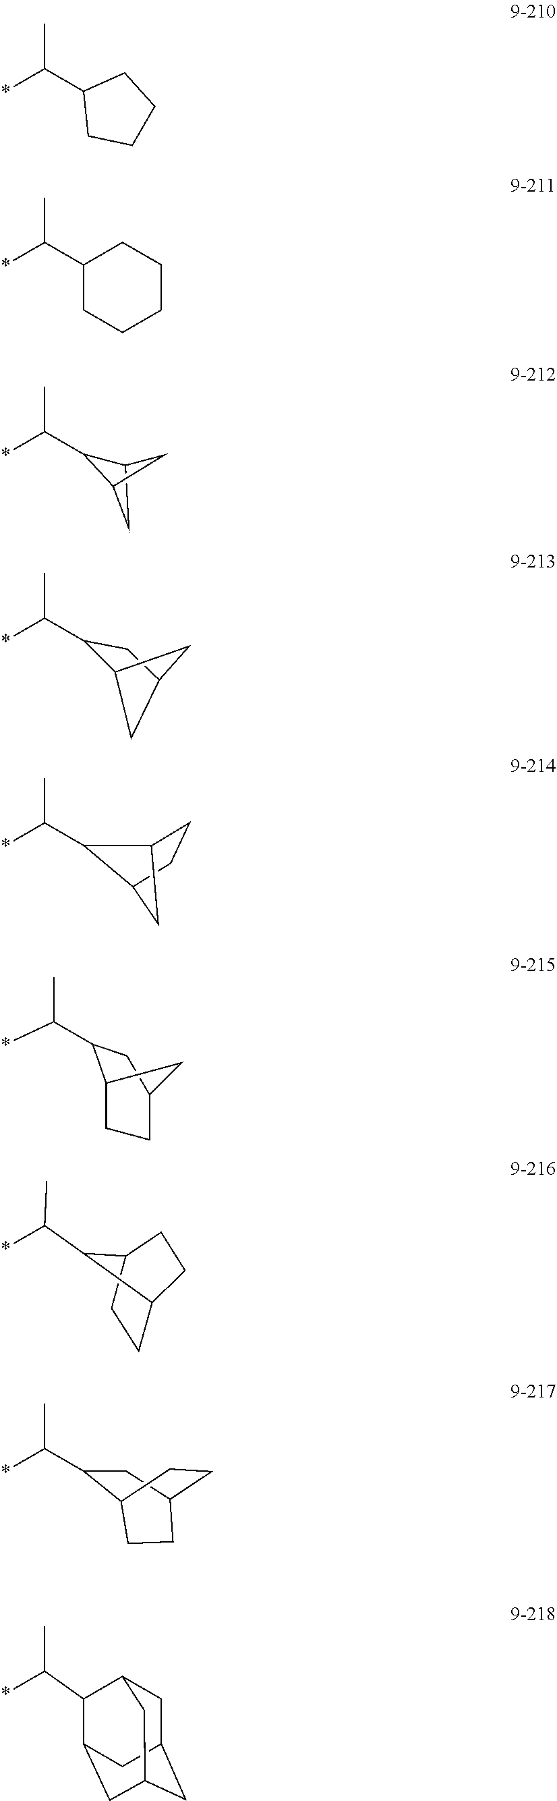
*C(C1CCCC1)C.*C(C1CCCCC1)C.C12CC(C1)C2C(*)C.C12CC(CC1C(*)C)C2.C12CCC(C1)C2C(*)C.C1CC2C(C(*)C)C1CC2.C1(C(*)C)C2CCC(C1)C2.C1(C(*)C)CC2CCC1CC2.C(*)(C)C1C2CC3CC(CC1C3)C2
